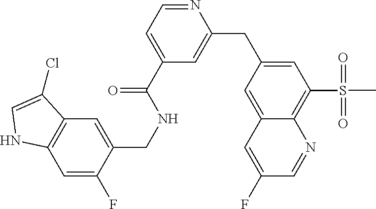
C12=C(C=C(F)C(CNC(C3=CC=NC(CC4=CC(S(C)(=O)=O)=C5C(=C4)C=C(F)C=N5)=C3)=O)=C1)NC=C2Cl
